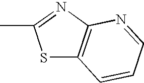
S1C2=C(N=C1C)N=CC=C2
